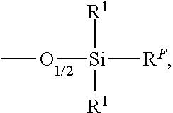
O([Si]([R1])([R1])[RF])C
